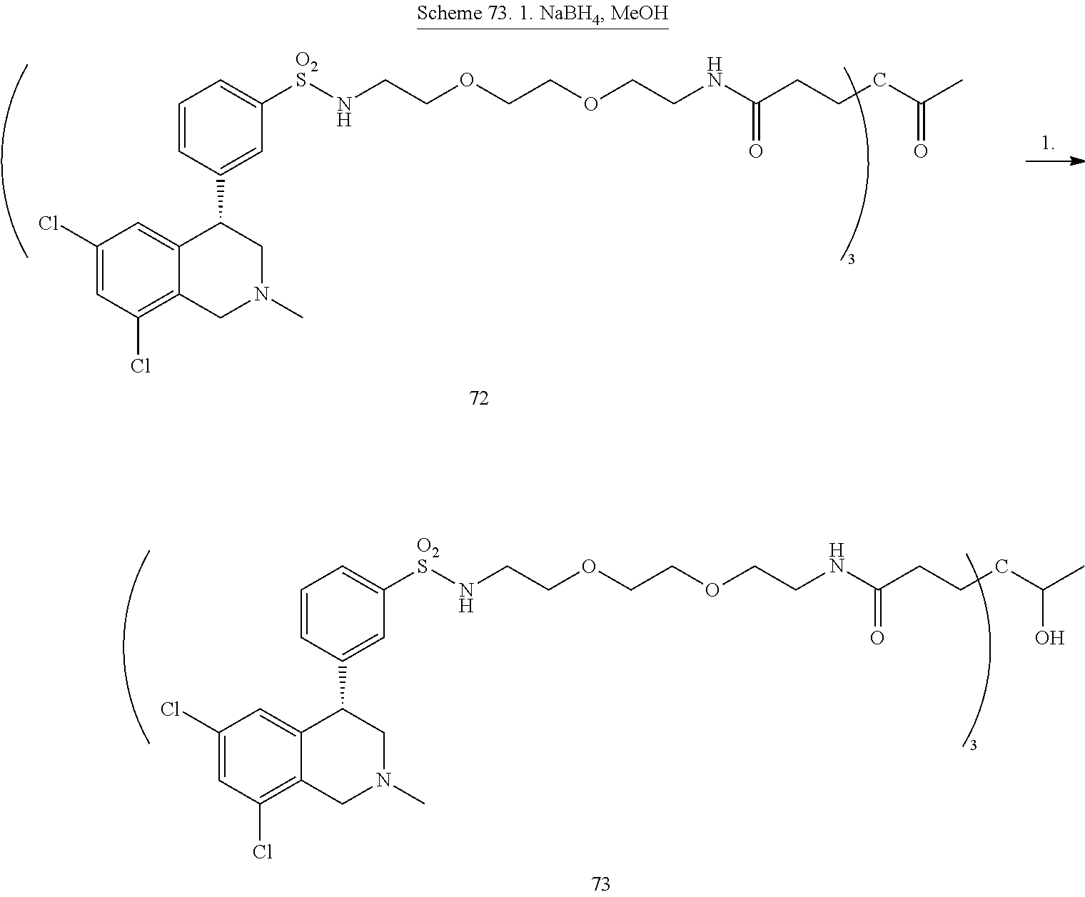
N(CCOCCOCCN[O2S]C1=CC=CC(C2CN(C)CC3=C(Cl)C=C(Cl)C=C23)=C1)C(CCCC(C)O)=O.N(CCOCCOCCN[O2S]C1=CC=CC(C2CN(C)CC3=C(Cl)C=C(Cl)C=C23)=C1)C(CCCC(C)=O)=O
